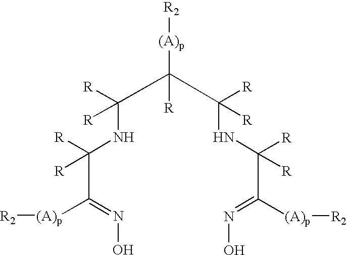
C(C(NC(C(C(NC(C([(A)p][R2])=NO)([R])[R])([R])[R])([(A)p][R2])[R])([R])[R])([R])[R])([(A)p][R2])=NO
